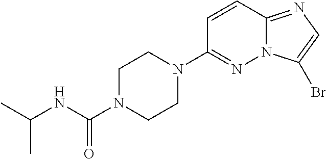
C1=CC2=NC=C(Br)N2N=C1N1CCN(C(NC(C)C)=O)CC1
